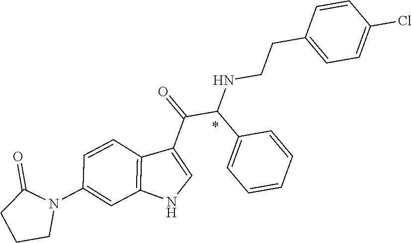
C12=C(C=CC(N3C(=O)CCC3)=C1)C(C(=O)C(C1=CC=CC=C1)NCCC1=CC=C(Cl)C=C1)=CN2
